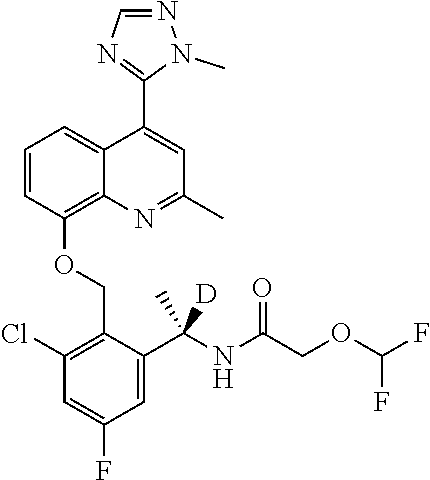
C1=CC(OCC2=C(Cl)C=C(F)C=C2C(C)(NC(COC(F)F)=O)[D])=C2C(=C1)C(C1=NC=NN1C)=CC(C)=N2
